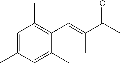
C1=C(C)C=C(C)C(C=C(C(C)=O)C)=C1C
